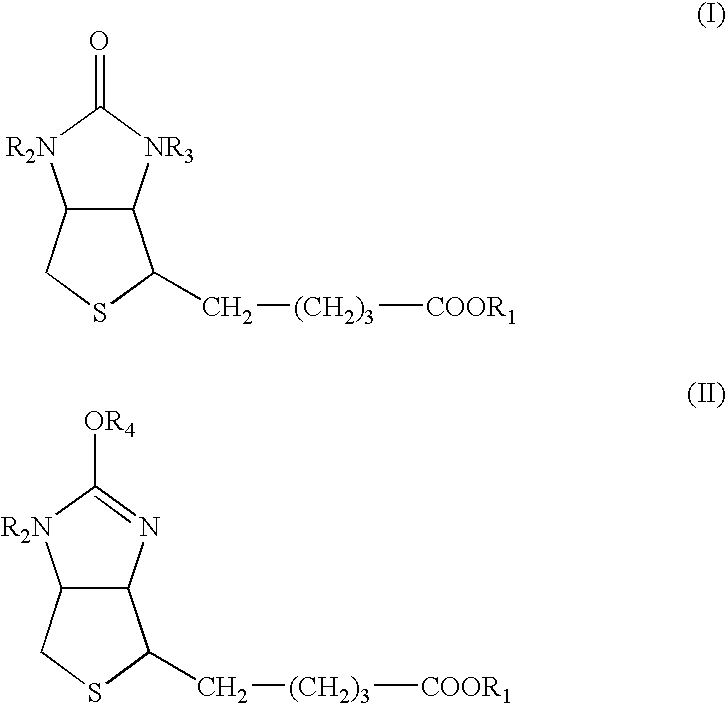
C12C([NR3]C(=O)[R2N]1)C(C[(CH2)3][COOR1])SC2.C12C(N=C([OR4])[R2N]1)C(C[(CH2)3][COOR1])SC2
